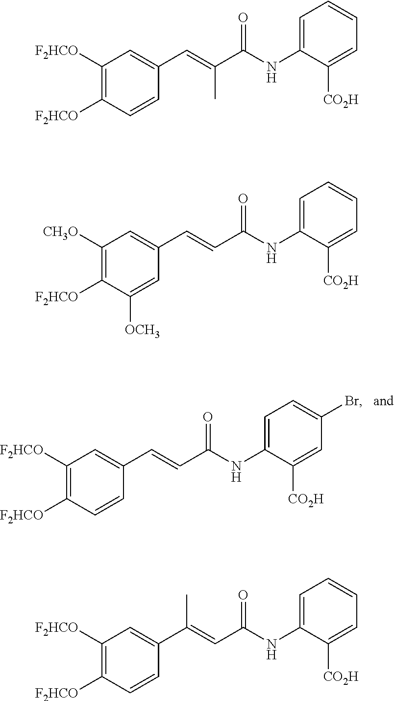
C1([F2HCO])=C([F2HCO])C=CC(C=CC(NC2=CC=C(Br)C=C2[CO2H])=O)=C1.C1([F2HCO])=C([F2HCO])C=CC(C=C(C(NC2=CC=CC=C2[CO2H])=O)C)=C1.C1([CH3O])=C([F2HCO])C([OCH3])=CC(C=CC(NC2=CC=CC=C2[CO2H])=O)=C1.C1([F2HCO])=C([F2HCO])C=CC(C(=CC(NC2=CC=CC=C2[CO2H])=O)C)=C1
